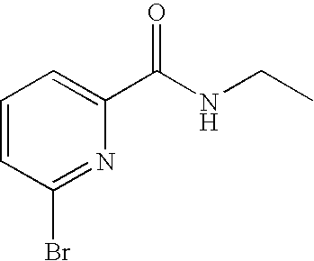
C1=CC(Br)=NC(C(NCC)=O)=C1
